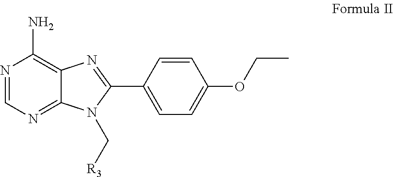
N1=CN=C2C(=C1N)N=C(C1=CC=C(OCC)C=C1)N2C[R3]
